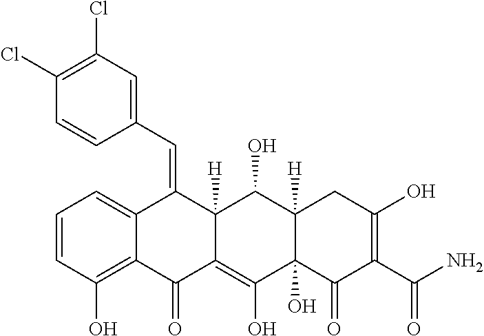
C1=CC(O)=C2C(=C1)C(=CC1=CC(Cl)=C(Cl)C=C1)C1([H])C(=C(O)C3(O)C([H])(C1O)CC(O)=C(C(N)=O)C3=O)C2=O
